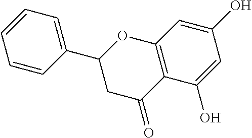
C1=CC(C2CC(=O)C3=C(O2)C=C(O)C=C3O)=CC=C1
